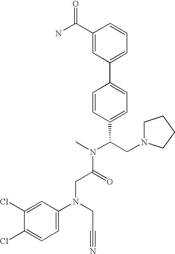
NC(C1=CC(C2=CC=C(C(CN3CCCC3)N(C)C(=O)CN(C3=CC=C(Cl)C(Cl)=C3)CC#N)C=C2)=CC=C1)=O
